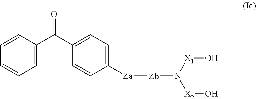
[Za]([Zb]N([X2]O)[X1]O)C1=CC=C(C(C2=CC=CC=C2)=O)C=C1
